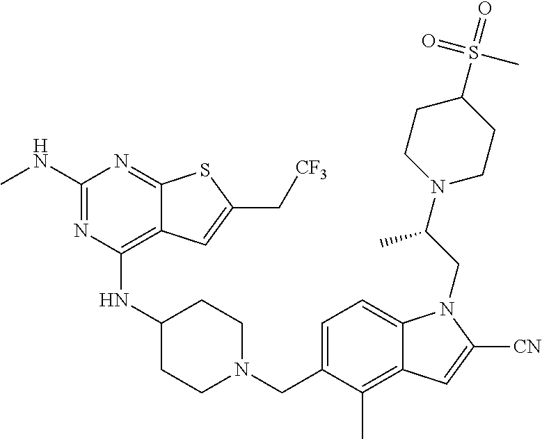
C1=C(CN2CCC(NC3=C4C(=NC(NC)=N3)SC(C[CF3])=C4)CC2)C(C)=C2C(=C1)N(CC(N1CCC(S(=O)(=O)C)CC1)C)C([CN])=C2
